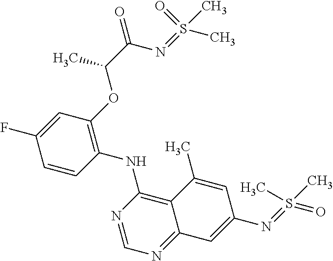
C1=CC(NC2=C3C(=NC=N2)C=C(N=S(=O)(C)C)C=C3C)=C(OC(C(=O)N=S(C)(=O)C)C)C=C1F
